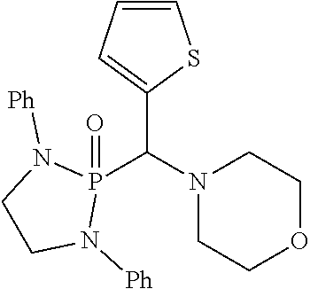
C1(C(N2CCOCC2)P2(=O)N([Ph])CCN2[Ph])=CC=CS1
